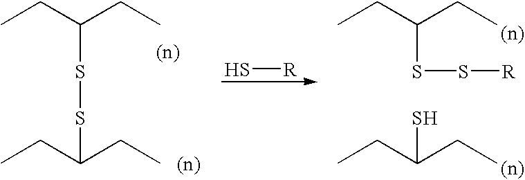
CCC(CC)SSC(CC)CC.S[R].CCC(CC)SS[R].SC(CC)CC
